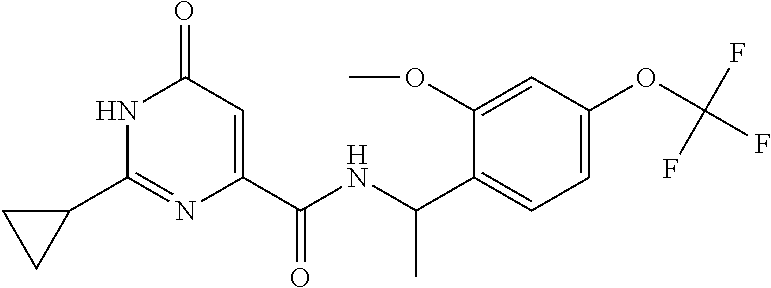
C1(=O)C=C(C(NC(C2=CC=C(OC(F)(F)F)C=C2OC)C)=O)N=C(C2CC2)N1
